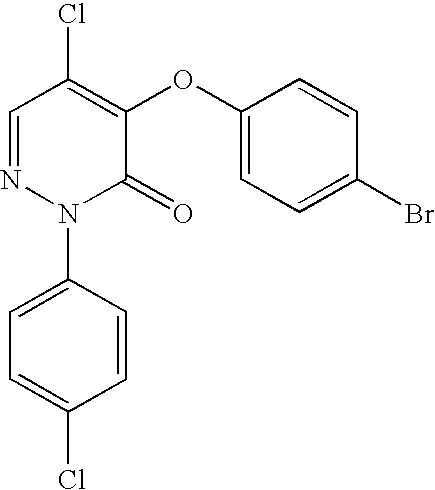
ClC1=C(OC2=CC=C(Br)C=C2)C(=O)N(C2=CC=C(Cl)C=C2)N=C1
